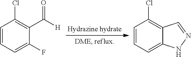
C1=CC=C(F)C(C([H])=O)=C1Cl.C1=CC=C2C(=C1Cl)C=NN2
